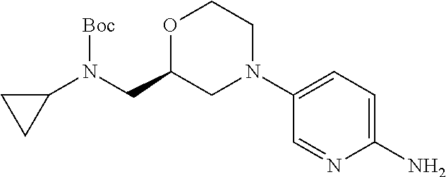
C(N([Boc])C1CC1)C1CN(C2=CC=C(N)N=C2)CCO1
